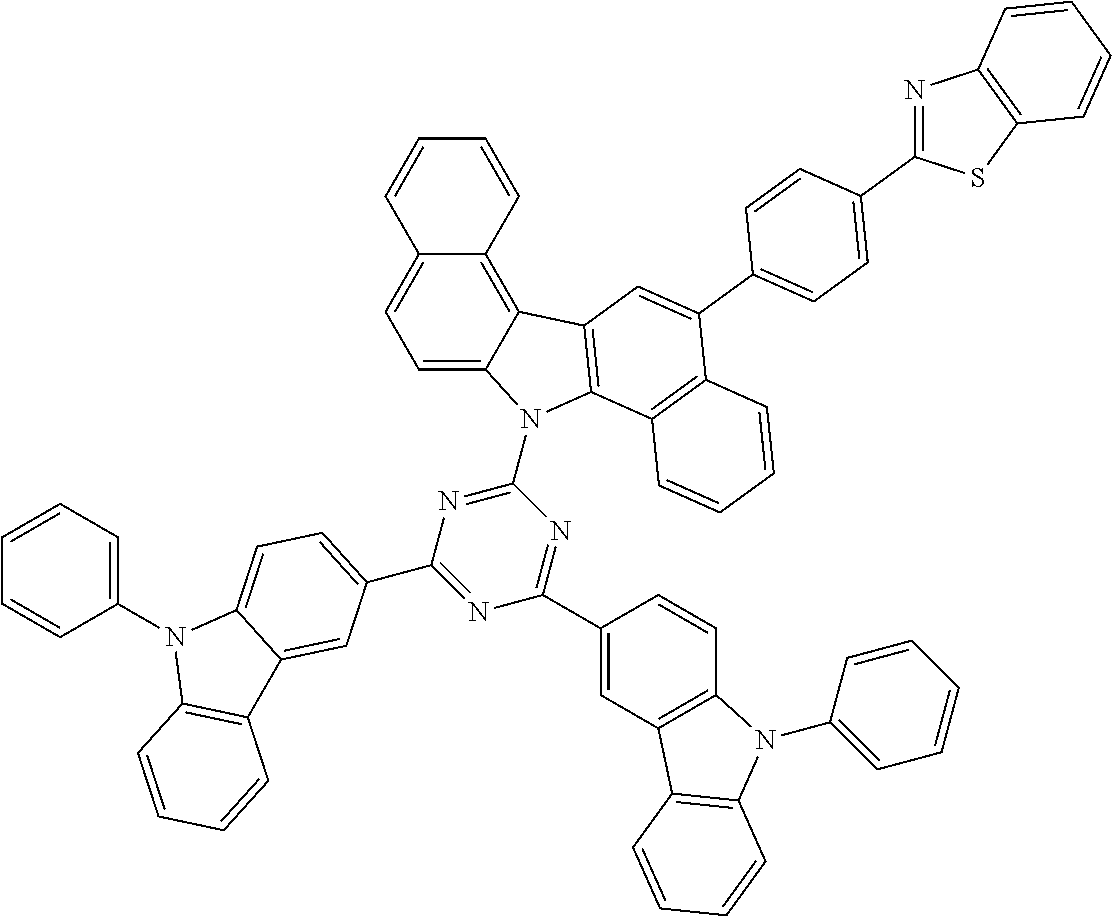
C1=C2C(=C3C(=C1)C=CC=C3)C1=C(N2C2=NC(C3=CC=C4C(=C3)C3=C(N4C4=CC=CC=C4)C=CC=C3)=NC(C3=CC4=C(C=C3)N(C3=CC=CC=C3)C3=C4C=CC=C3)=N2)C2=C(C(C3=CC=C(C4=NC5=C(S4)C=CC=C5)C=C3)=C1)C=CC=C2
